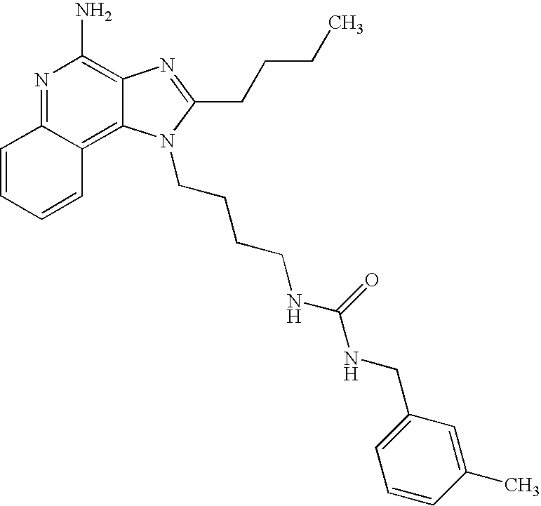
N1=C2C(=C3C(=C1N)N=C(CCCC)N3CCCCNC(NCC1=CC=CC(C)=C1)=O)C=CC=C2
